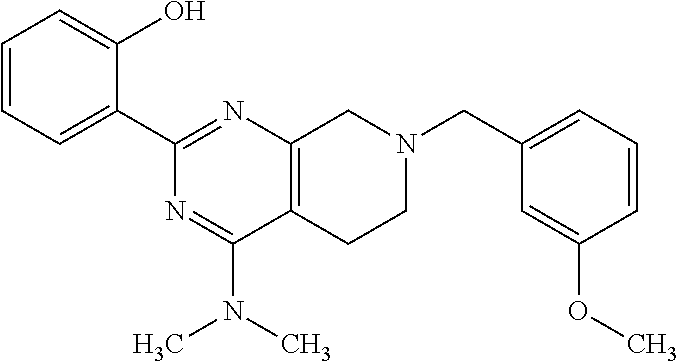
C1=CC=C(C2=NC3=C(C(N(C)C)=N2)CCN(CC2=CC=CC(OC)=C2)C3)C(O)=C1
